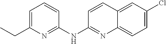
C1=C(CC)N=C(NC2=NC3=CC=C(Cl)C=C3C=C2)C=C1
